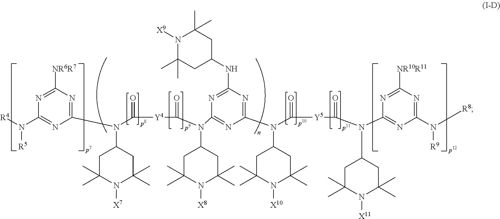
[R4]N(C1=NC(N(C2CC(C)(C)N([X7])C(C)(C)C2)C([Y4]C(=O)N(C2CC(C)(C)N([X8])C(C)(C)C2)C2=NC(N(C([Y5]C(=O)N(C3=NC(N([R8])[R9])=NC([NR10R11])=N3)C3CC(C)(C)N([X11])C(C)(C)C3)=O)C3CC(C)(C)N([X10])C(C)(C)C3)=NC(NC3CC(C)(C)N([X9])C(C)(C)C3)=N2)=O)=NC([NR6R7])=N1)[R5]
